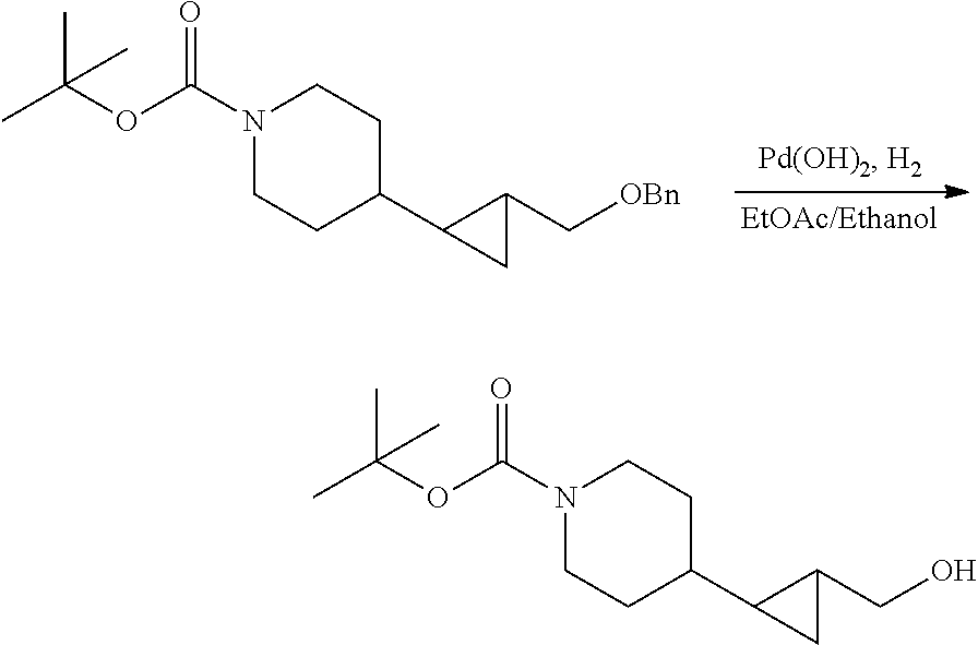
CC(OC(N1CCC(C2CC2C[OBn])CC1)=O)(C)C.CC(OC(N1CCC(C2CC2CO)CC1)=O)(C)C
